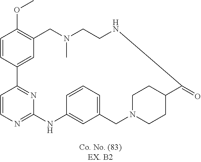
C1=CC2=NC(=N1)NC1=CC(=CC=C1)CN1CCC(CC1)C(=O)NCCN(C)CC1=C(OC)C=CC2=C1
